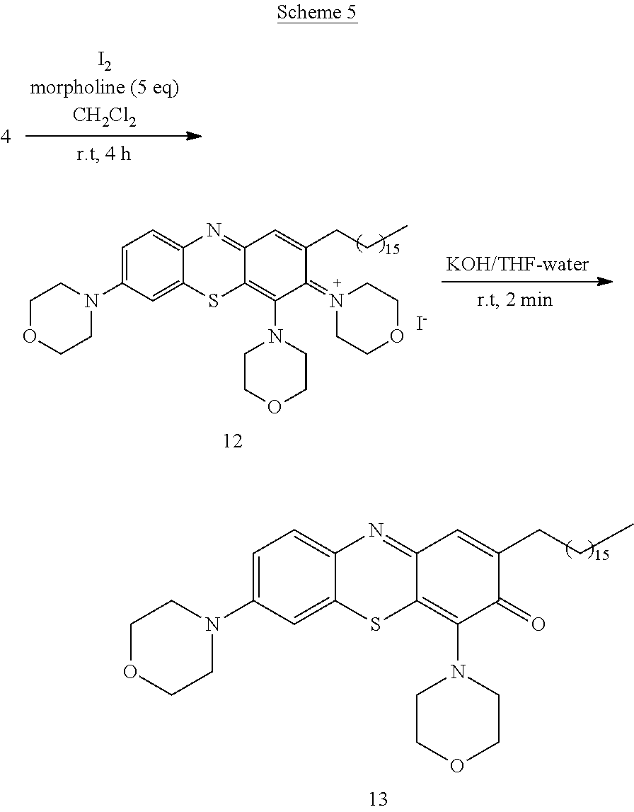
[I-].C12=CC=C(N3CCOCC3)C=C1SC1=C(N3CCOCC3)C(=N3CCOCC3)C(CCC)=CC1=N2.C12=CC=C(N3CCOCC3)C=C1SC1=C(N3CCOCC3)C(=O)C(CCC)=CC1=N2
